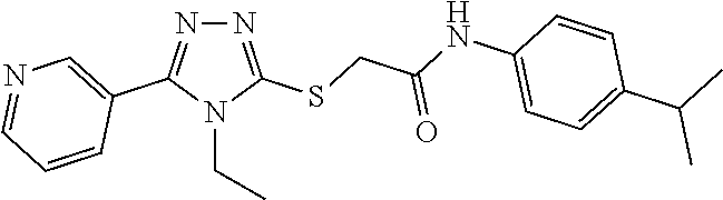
N1=C(SCC(NC2=CC=C(C(C)C)C=C2)=O)N(CC)C(C2=CN=CC=C2)=N1
